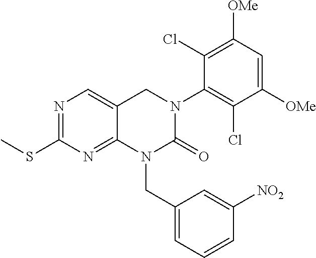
N1=C(SC)N=C2C(=C1)CN(C1=C(Cl)C([OMe])=CC([OMe])=C1Cl)C(=O)N2CC1=CC=CC([NO2])=C1
